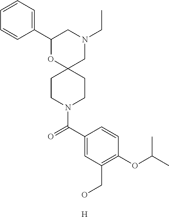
N1(CC)CC2(OC(C3=CC=CC=C3)C1)CCN(C(C1=CC(CO)=C(OC(C)C)C=C1)=O)CC2.[H]
